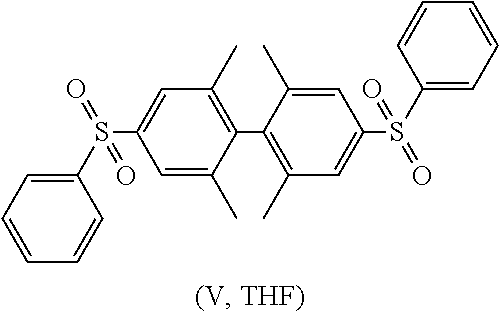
C1(C2=C(C)C=C(S(C3=CC=CC=C3)(=O)=O)C=C2C)=C(C)C=C(S(C2=CC=CC=C2)(=O)=O)C=C1C
